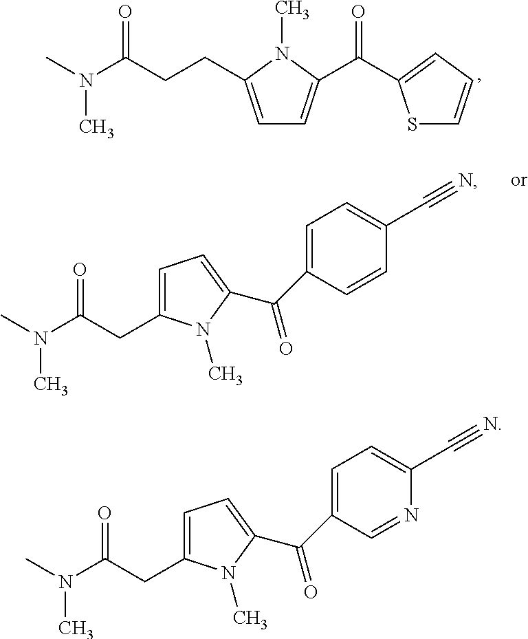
CN(C(CCC1=CC=C(C(=O)C2=CC=CS2)N1C)=O)C.CN(C(CC1=CC=C(C(C2=CC=C(C#N)N=C2)=O)N1C)=O)C.CN(C(CC1=CC=C(C(C2=CC=C(C#N)C=C2)=O)N1C)=O)C
